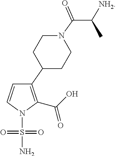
C(C(C)[NH2])(N1CCC(C2=C(C(O)=O)N(S(=O)(=O)N)C=C2)CC1)=O
